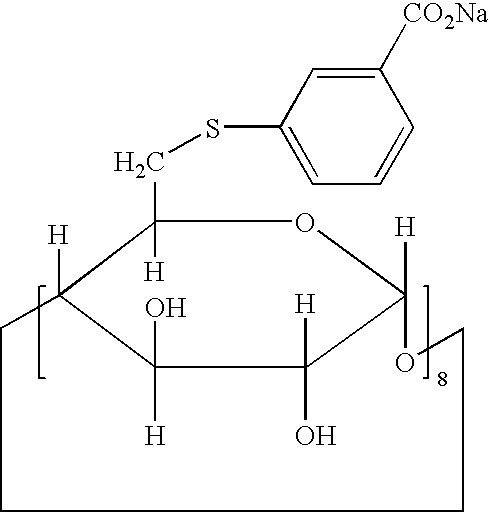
C1(CSC2=CC=CC([CO2Na])=C2)([H])C2([H])C([H])(O)C([H])(O)C([H])(O1)OCCCC2
